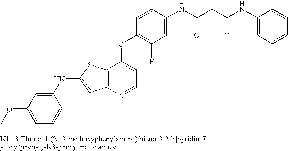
N(C1=CC2=C(S1)C(OC1=C(F)C=C(NC(CC(NC3=CC=CC=C3)=O)=O)C=C1)=CC=N2)C1=CC(OC)=CC=C1
